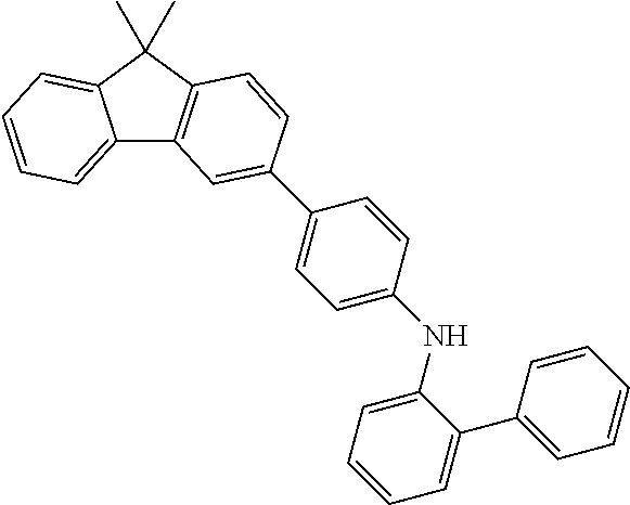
C12=CC=CC=C1C(C)(C)C1=C2C=C(C2=CC=C(NC3=CC=CC=C3C3=CC=CC=C3)C=C2)C=C1
